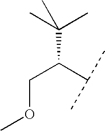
C(OC)C(C(C)C)C(C)(C)C
